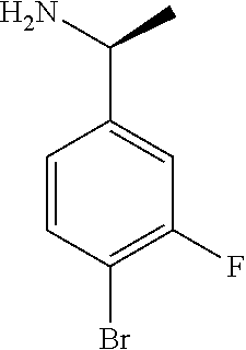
C1=CC(Br)=C(F)C=C1C(N)C
